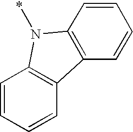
C1=CC=CC2=C1N(*)C1=C2C=CC=C1
